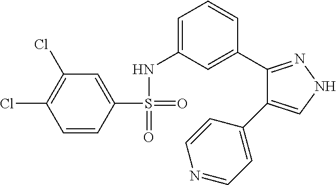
C1=C(S(=O)(=O)NC2=CC=CC(C3=NNC=C3C3=CC=NC=C3)=C2)C=CC(Cl)=C1Cl
